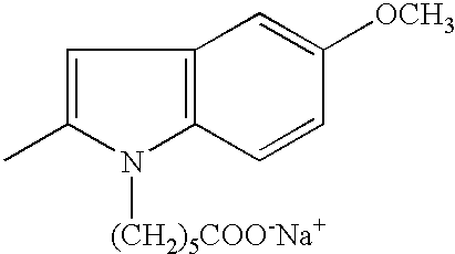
C1=C(C)N([(CH2)5COO-Na+])C2=C1C=C([OCH3])C=C2
